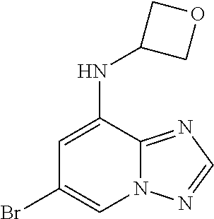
C1(NC2COC2)=CC(Br)=CN2C1=NC=N2
